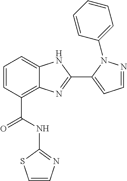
C1=CC(C(NC2=NC=CS2)=O)=C2C(=C1)NC(C1=CC=NN1C1=CC=CC=C1)=N2
